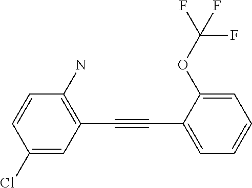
C1=CC(Cl)=CC(C#CC2=CC=CC=C2OC(F)(F)F)=C1N
